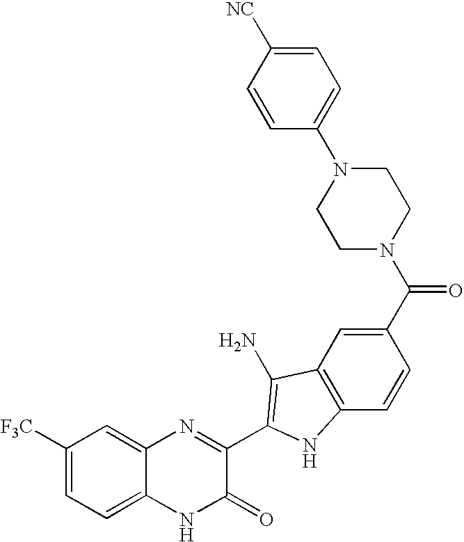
C1=C2C(=CC([F3C])=C1)N=C(C1=C(N)C3=C(C=CC(C(N4CCN(C5=CC=C([NC])C=C5)CC4)=O)=C3)N1)C(=O)N2
